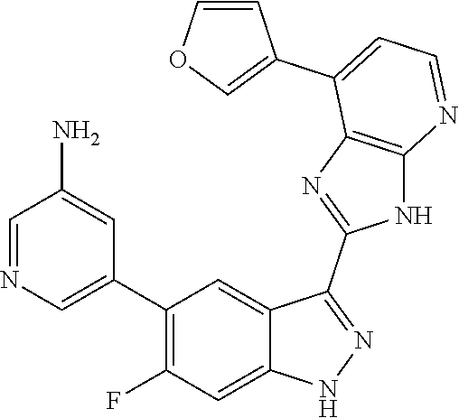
C1=NC=C(C2=C(F)C=C3C(=C2)C(C2=NC4=C(N2)N=CC=C4C2=COC=C2)=NN3)C=C1N
